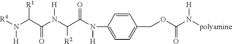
N(C(C(N(C(C(N([H])C1=CC=C(COC(N([polyamine])[H])=O)C=C1)=O)[R2])[H])=O)[R1])([R4])[H]
